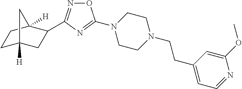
O1N=C(C2CC3([H])CCC2([H])C3)N=C1N1CCN(CCC2=CC=NC(OC)=C2)CC1
